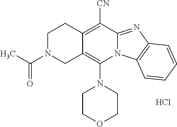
Cl.N1(C2=C3C(=C([CN])C4=NC5=C(N24)C=CC=C5)CCN(C(=O)C)C3)CCOCC1
